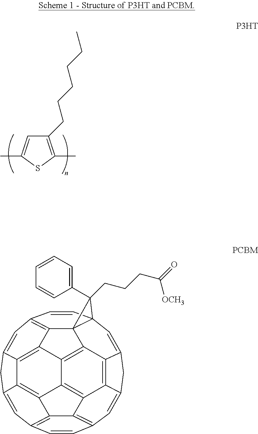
C12=CC34C=CC5=C6C7=C8C(=C5)CC5=CC9=C%10C(=C58)C5=C8C(=C1C(=C57)C36C4(C1=CC=CC=C1)CCCC(=O)[OCH3])C(=CC(=C8%10)C=C9)C2.C1(CCCCCC)=C(C)SC(C)=C1
